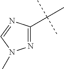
N1=C(C(C)(C)C)N=CN1C
